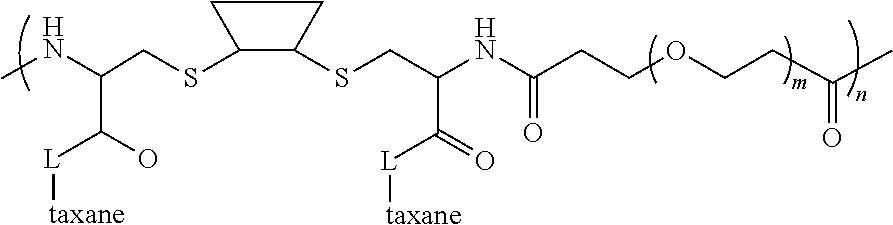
C(C(NC(CCOCCC(C)=O)=O)C(=O)[L][taxane])SC1C(SCC(NC)C(O)[L][taxane])CC1
